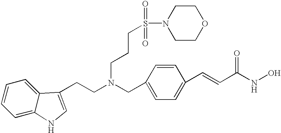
C1=CC=C2C(=C1)C(CCN(CC1=CC=C(C=CC(NO)=O)C=C1)CCCS(=O)(N1CCOCC1)=O)=CN2
